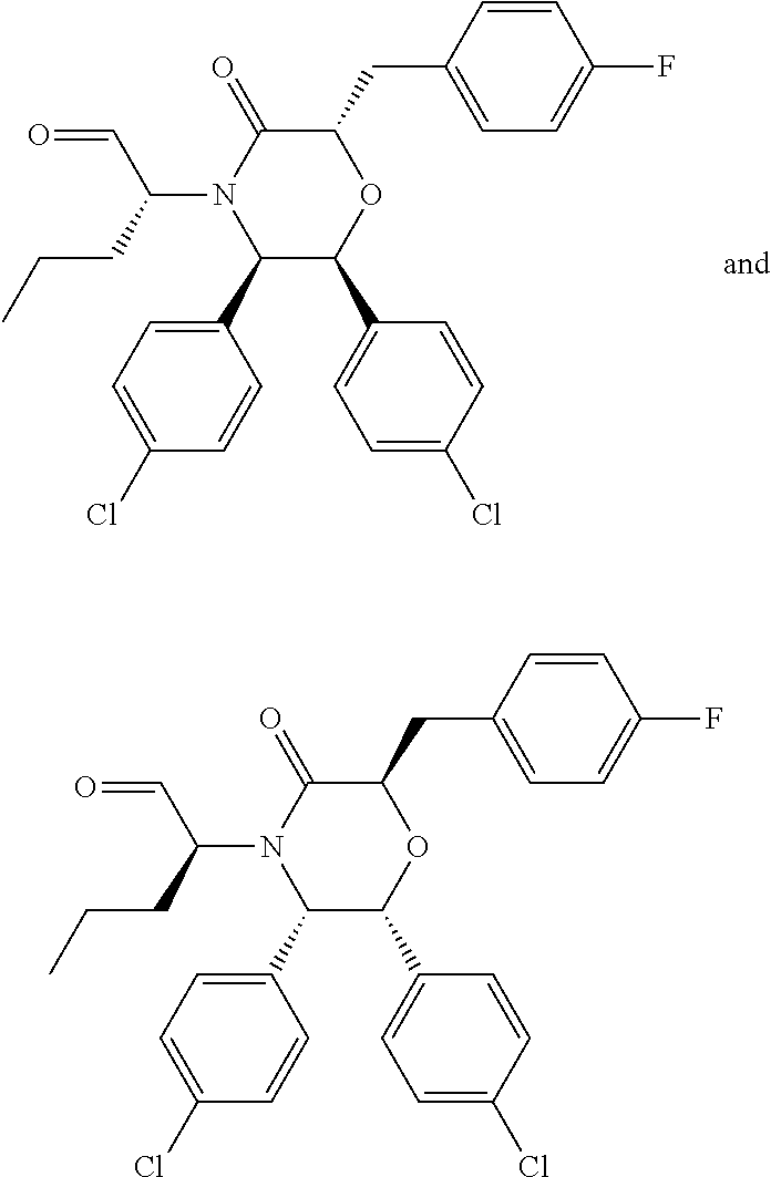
C1(C2=CC=C(Cl)C=C2)C(C2=CC=C(Cl)C=C2)OC(CC2=CC=C(F)C=C2)C(=O)N1C(CCC)C=O.C1(C2=CC=C(Cl)C=C2)C(C2=CC=C(Cl)C=C2)OC(CC2=CC=C(F)C=C2)C(=O)N1C(CCC)C=O
